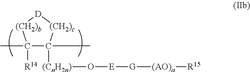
C1(C)([R14])C(C)([(CnH2n)]O[E][G][(AO)a][R15])[(CH2)c][D][(CH2)b]1
